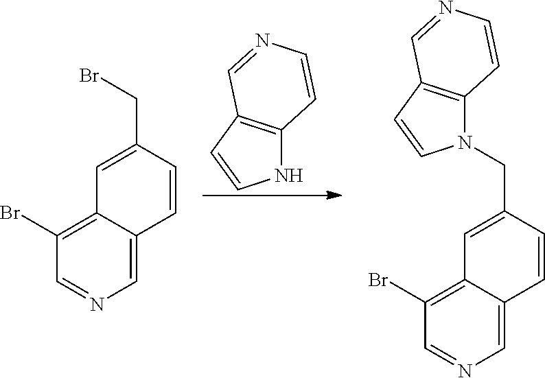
N1C2=C(C=C1)C=NC=C2.C1(Br)=C2C(=CN=C1)C=CC(CBr)=C2.C1(Br)=C2C(=CN=C1)C=CC(CN1C3=C(C=C1)C=NC=C3)=C2
